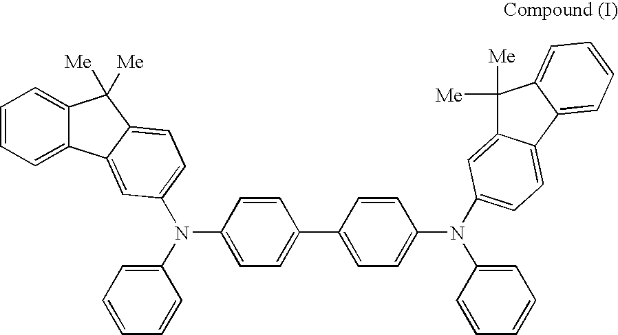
C1=CC=C2C(=C1)C([Me])([Me])C1=CC=C(N(C3=CC=CC=C3)C3=CC=C(C4=CC=C(N(C5=CC=CC=C5)C5=CC=C6C(=C5)C([Me])([Me])C5=CC=CC=C65)C=C4)C=C3)C=C21
